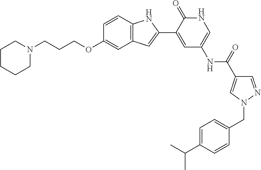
C12=C(C=CC(OCCCN3CCCCC3)=C1)NC(C1=CC(NC(C3=CN(CC4=CC=C(C(C)C)C=C4)N=C3)=O)=CNC1=O)=C2
